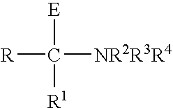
[R]C([E])([R1])[NR2R3R4]
